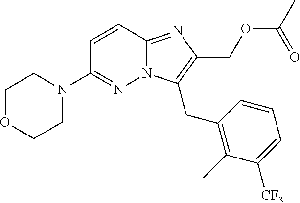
N12C(=NC(COC(C)=O)=C1CC1=C(C)C([CF3])=CC=C1)C=CC(N1CCOCC1)=N2
